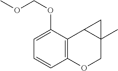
C12=C(C(OCOC)=CC=C1)C1C(C)(CO2)C1
